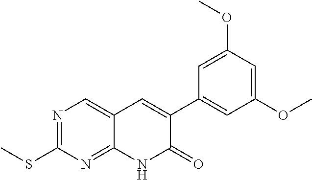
N1=C(SC)N=C2C(=C1)C=C(C1=CC(OC)=CC(OC)=C1)C(=O)N2
